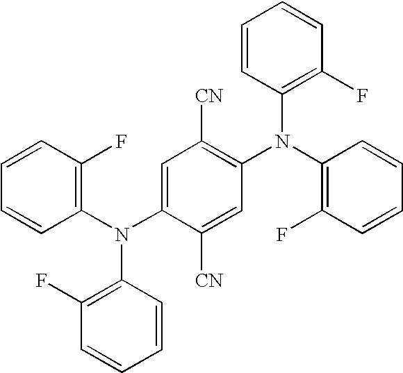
C1=CC(N(C2=CC([CN])=C(N(C3=C(F)C=CC=C3)C3=C(F)C=CC=C3)C=C2[CN])C2=C(F)C=CC=C2)=C(F)C=C1
